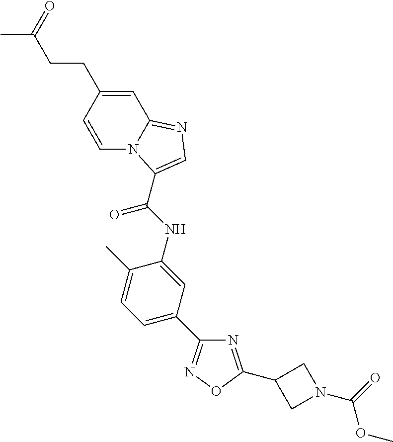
C1=C(CCC(C)=O)C=CN2C1=NC=C2C(NC1=CC(C2=NOC(C3CN(C(=O)OC)C3)=N2)=CC=C1C)=O
